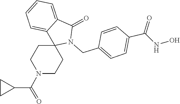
C1=C2C(=CC=C1)C(=O)N(CC1=CC=C(C(=O)NO)C=C1)C21CCN(C(C2CC2)=O)CC1
